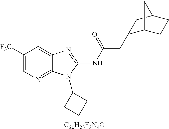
[C20H23F3N4O].C1([F3C])=CN=C2C(=C1)N=C(NC(CC1C3CCC(C1)C3)=O)N2C1CCC1
